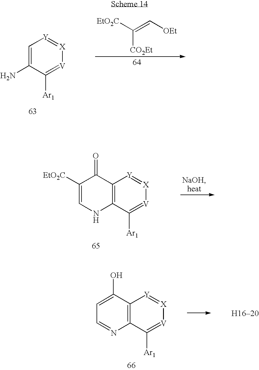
C1=C(N)C([Ar1])=[V][X]=[Y]1.[EtO2C]C(=C[OEt])[CO2Et].C12=C(C([Ar1])=[V][X]=[Y]1)NC=C([EtO2C])C2=O.C12=C(C([Ar1])=[V][X]=[Y]1)N=CC=C2O
